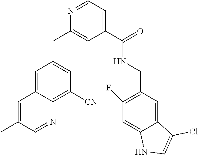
C1=C(C)C=NC2=C([CN])C=C(CC3=CC(C(NCC4=C(F)C=C5C(=C4)C(Cl)=CN5)=O)=CC=N3)C=C12
